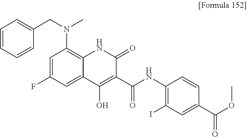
C1=CC=CC(CN(C)C2=C3C(=CC(F)=C2)C(O)=C(C(NC2=C(I)C=C(C(OC)=O)C=C2)=O)C(=O)N3)=C1
